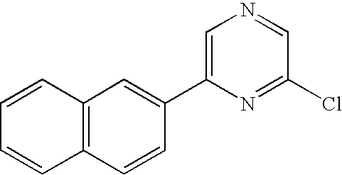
C12=C(C=CC(C3=CN=CC(Cl)=N3)=C1)C=CC=C2
